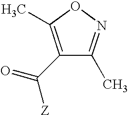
C1(C(=O)[Z])=C(C)ON=C1C
